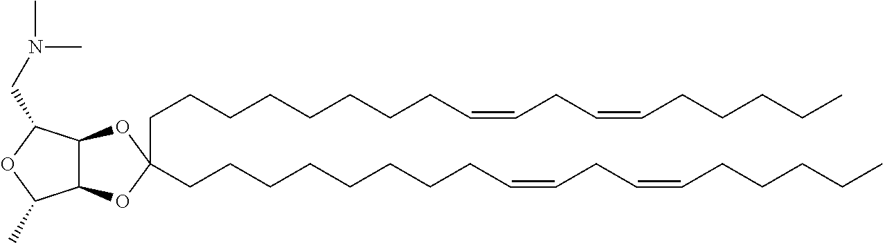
C(CCCCCCCC=CCC=CCCCCC)C1(CCCCCCCCC=CCC=CCCCCC)OC2C(O1)C(CN(C)C)OC2C
